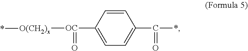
C1=C([OC](=O)[O(CH2)x]*)C=CC(C(=O)*)=C1
